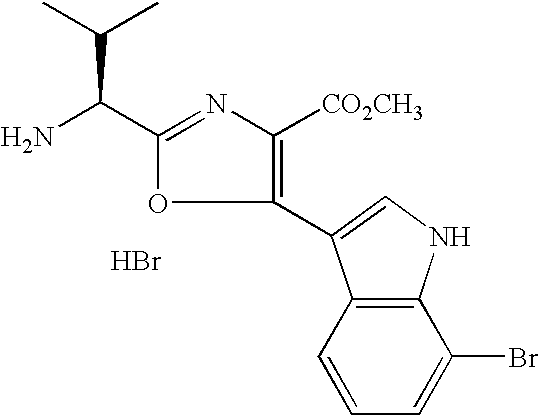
NC(C1=NC([CO2CH3])=C(C2=CNC3=C2C=CC=C3Br)O1)C(C)C.Br
